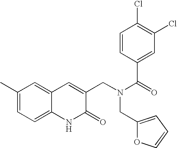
C1(C)=CC=C2C(=C1)C=C(CN(C(=O)C1=CC(Cl)=C(Cl)C=C1)CC1=CC=CO1)C(=O)N2
